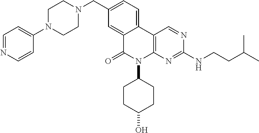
C1N(C2=CC=NC=C2)CCN(CC2=CC=C3C(=C2)C(=O)N(C2CCC(O)CC2)C2=C3C=NC(NCCC(C)C)=N2)C1
